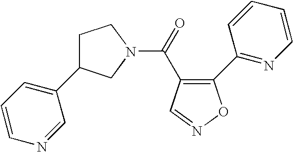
C1C(C2=CC=CN=C2)CN(C(=O)C2=C(C3=NC=CC=C3)ON=C2)C1
